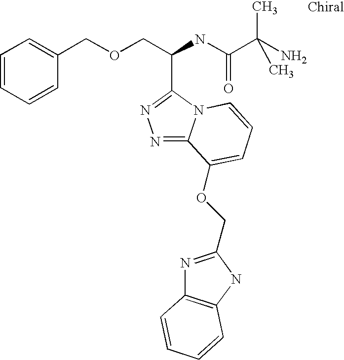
C(C(NC(C(C)(N)C)=O)C1=NN=C2N1C=CC=C2OCC1=NC2=C(N1)C=CC=C2)OCC1=CC=CC=C1
